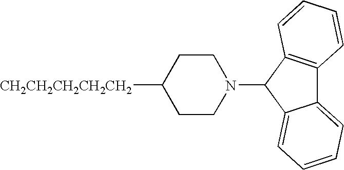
[CH2CH2CH2CH2CH2]C1CCN(C2C3=CC=CC=C3C3=C2C=CC=C3)CC1
